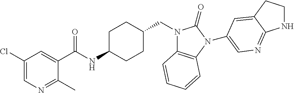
C1(Cl)=CN=C(C)C(C(NC2CCC(CN3C4=C(N(C5=CN=C6NCCC6=C5)C3=O)C=CC=C4)CC2)=O)=C1
